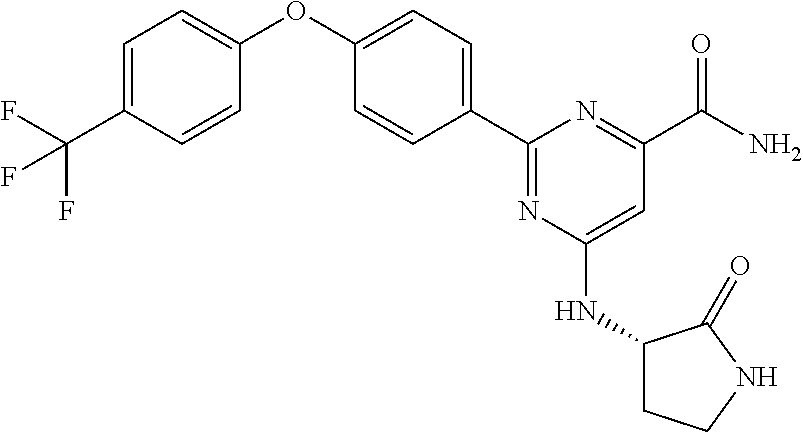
C1=CC(C2=NC(NC3CCNC3=O)=CC(C(N)=O)=N2)=CC=C1OC1=CC=C(C(F)(F)F)C=C1
